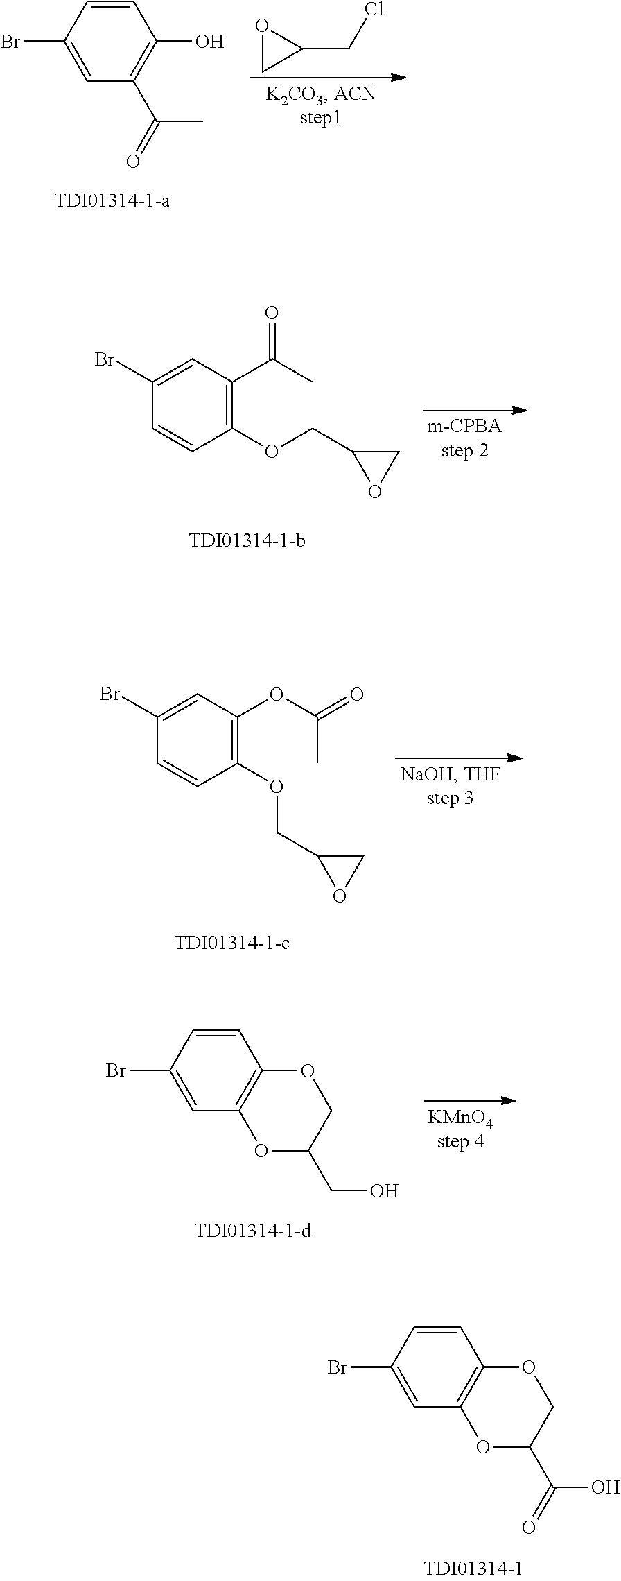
C1=CC(Br)=CC(C(=O)C)=C1O.O1CC1CCl.C1=C(Br)C=CC(OCC2OC2)=C1C(C)=O.C1=C(Br)C=CC(OCC2OC2)=C1OC(C)=O.C1=CC(Br)=CC2=C1OCC(CO)O2.C1=CC(Br)=CC2=C1OCC(C(O)=O)O2
